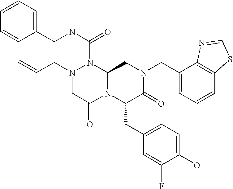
N1(C(NCC2=CC=CC=C2)=O)N(CC=C)CC(=O)N2C1CN(CC1=CC=CC3=C1N=CS3)C(=O)C2CC1=CC=C(O)C(F)=C1
